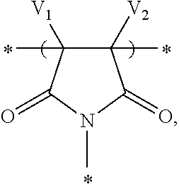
CN1C(=O)C([V2])(C)C([V1])(C)C1=O
